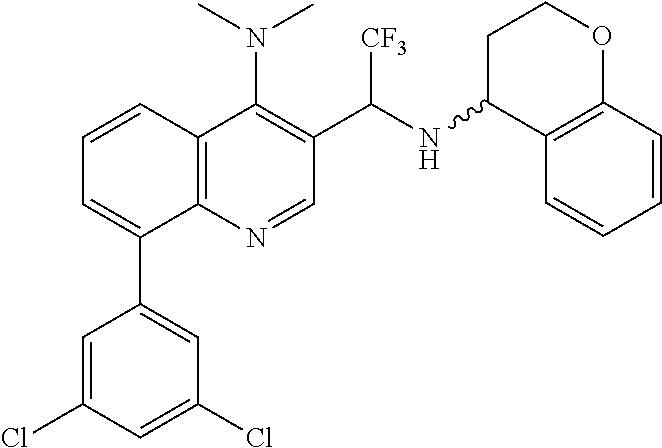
CN(C)C1=C(C(NC2C3=C(OCC2)C=CC=C3)[CF3])C=NC2=C1C=CC=C2C1=CC(Cl)=CC(Cl)=C1
